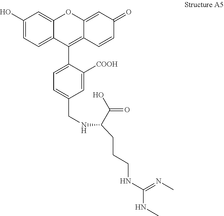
C1=C(CNC(CCCNC(=NC)NC)C(O)=O)C=C([COOH])C(C2=C3C(=CC(=O)C=C3)OC3=CC(O)=CC=C23)=C1
